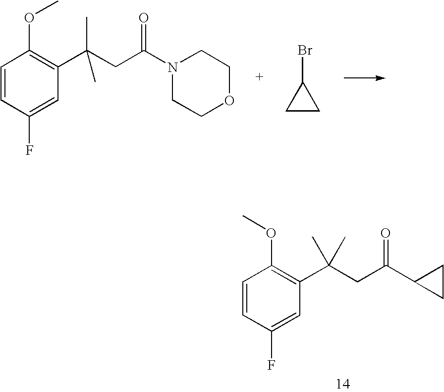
C1=CC(F)=CC(C(C)(CC(=O)N2CCOCC2)C)=C1OC.C1CC1Br.C1=CC(F)=CC(C(C)(CC(=O)C2CC2)C)=C1OC
